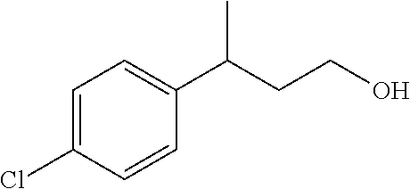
C1=C(Cl)C=CC(C(CCO)C)=C1
